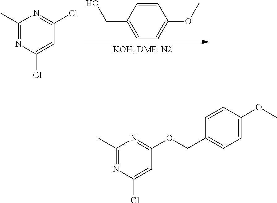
C1=CC(CO)=CC=C1OC.C1(C)=NC(Cl)=CC(Cl)=N1.C1(C)=NC(Cl)=CC(OCC2=CC=C(OC)C=C2)=N1
